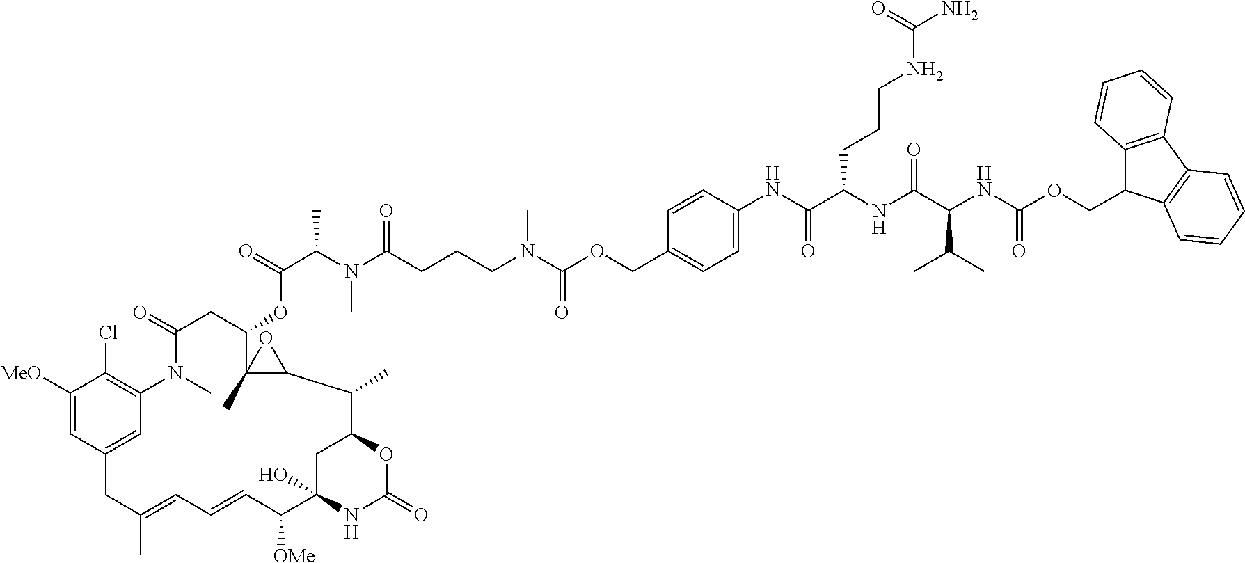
C1([MeO])=CC2=CC(=C1Cl)N(C)C(=O)CC(OC(C(N(C(CCCN(C(OCC1=CC=C(NC(C(NC(C(NC(OCC3C4=C(C5=C3C=CC=C5)C=CC=C4)=O)C(C)C)=O)CCCNC(N)=O)=O)C=C1)=O)C)=O)C)C)=O)C1(C)C(C(C)C3CC(O)(C([OMe])C=CC=C(C)C2)NC(=O)O3)O1
